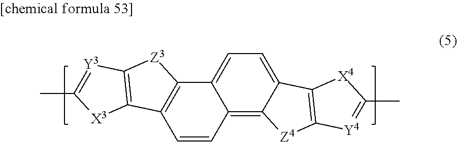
C1=CC2=C3C(=CC=C2C2=C1C1=C([Z3]2)[Y3]=C(C)[X3]1)C1=C([Z4]3)[Y4]=C(C)[X4]1
